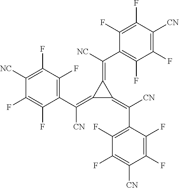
C1([NC])=C(F)C(F)=C(C([CN])=C2C(=C(C3=C(F)C(F)=C([CN])C(F)=C3F)[CN])C2=C(C2=C(F)C(F)=C([CN])C(F)=C2F)[NC])C(F)=C1F
